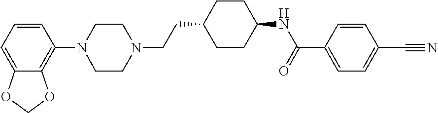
C1=CC=C2C(=C1N1CCN(CCC3CCC(NC(=O)C4=CC=C(C#N)C=C4)CC3)CC1)OCO2
